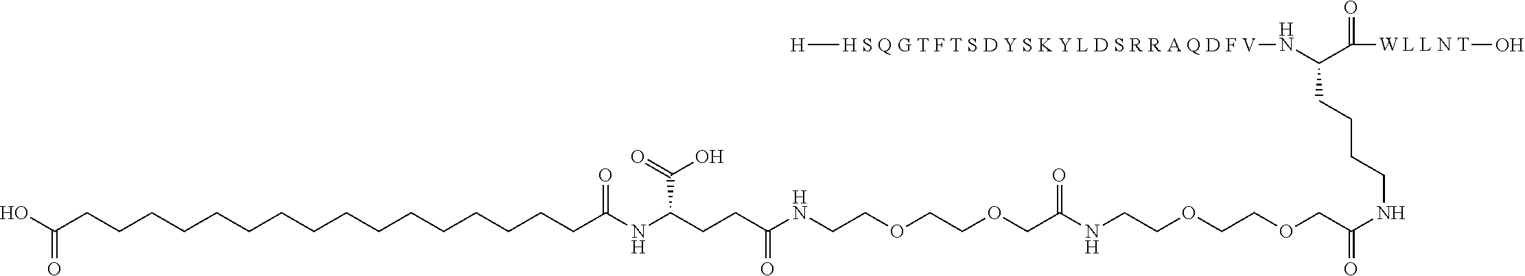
OC(CCCCCCCCCCCCCCCCC(NC(CCC(NCCOCCOCC(NCCOCCOCC(NCCCCC(N[H S Q G T F T S D Y S K Y L D S R R A Q D F V][H])C([W L L N T]O)=O)=O)=O)=O)C(=O)O)=O)=O
